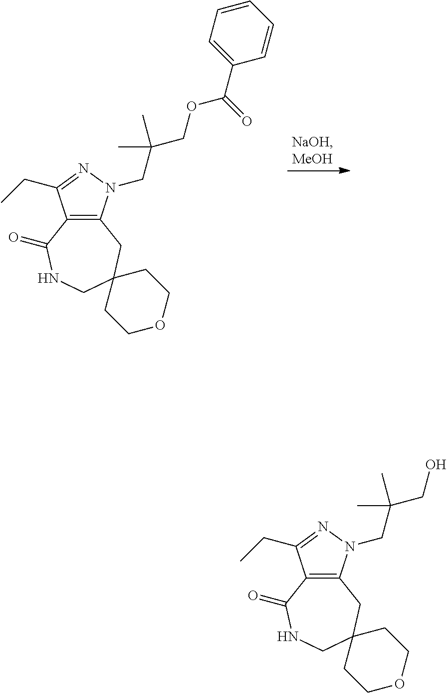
C12=C(C(CC)=NN1CC(COC(C1=CC=CC=C1)=O)(C)C)C(=O)NCC1(C2)CCOCC1.C12=C(C(CC)=NN1CC(CO)(C)C)C(=O)NCC1(C2)CCOCC1
